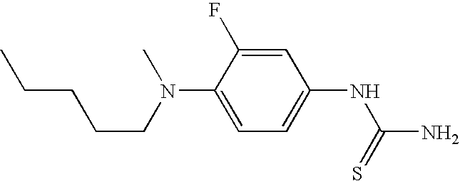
C(CN(C)C1=CC=C(NC(N)=S)C=C1F)CCC
